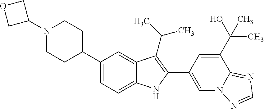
C1(N2CCC(C3=CC=C4C(=C3)C(C(C)C)=C(C3=CN5C(=NC=N5)C(C(O)(C)C)=C3)N4)CC2)COC1
